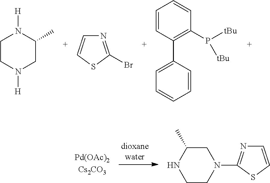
C1CN([H])CC(C)N1[H].N1=C(Br)SC=C1.C1(C2=CC=CC=C2)=C(P([tBu])[tBu])C=CC=C1.C1=CSC(N2CC(C)NCC2)=N1
